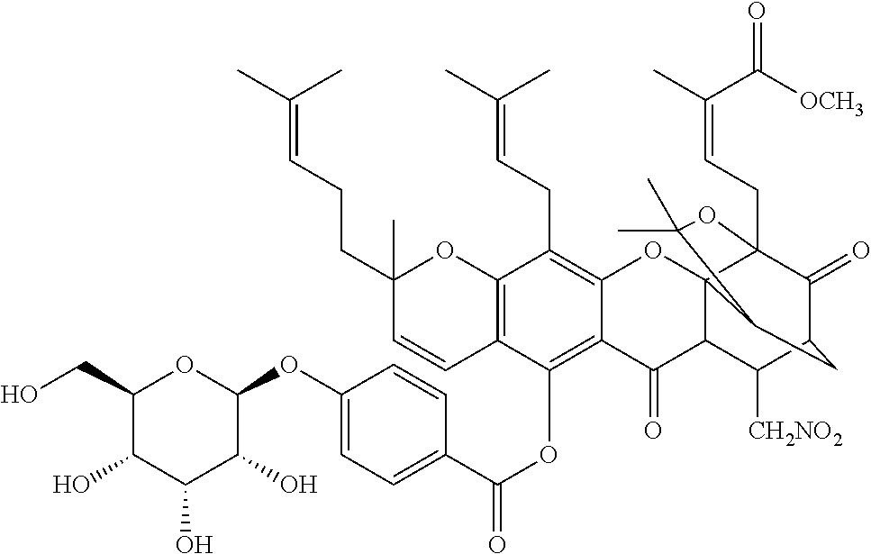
C12=C(OC(C3=CC=C(OC4OC(CO)C(O)C(O)C4O)C=C3)=O)C3=C(C(CC=C(C)C)=C1OC14C(C2=O)C([CH2NO2])C2C(=O)C1(CC=C(C)C(=O)[OCH3])OC(C)(C)C4C2)OC(C)(CCC=C(C)C)C=C3
